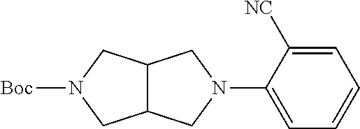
C12C(CN(C3=CC=CC=C3[NC])C1)CN([Boc])C2
